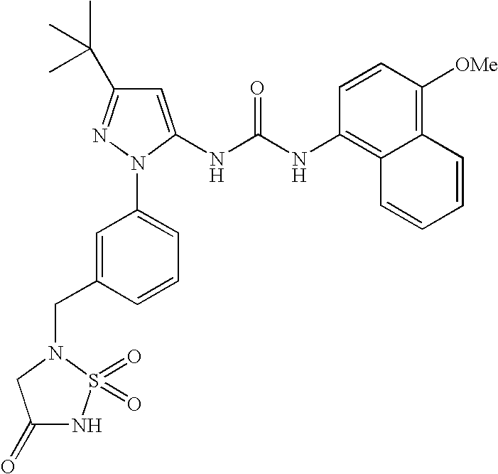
C1=C(NC(NC2=C3C(=C([OMe])C=C2)C=CC=C3)=O)N(C2=CC=CC(CN3CC(=O)NS3(=O)=O)=C2)N=C1C(C)(C)C
